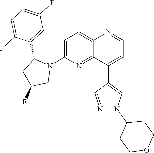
C1=C(N2C(C3=CC(F)=CC=C3F)CC(F)C2)N=C2C(=C1)N=CC=C2C1=CN(C2CCOCC2)N=C1
